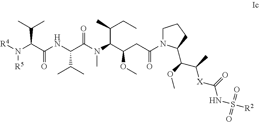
C1N(C(CC(OC)C(C(CC)C)N(C)C(C(C(C)C)NC(=O)C(N([R5])[R4])C(C)C)=O)=O)C(C(C([X]C(NS(=O)(=O)[R2])=O)C)OC)CC1
